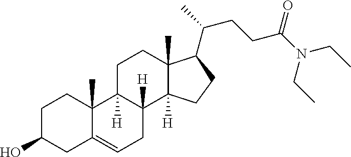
C1C(O)CC2=CCC3([H])C([H])(C2(C)C1)CCC1(C)C3([H])CCC1C(C)CCC(N(CC)CC)=O
